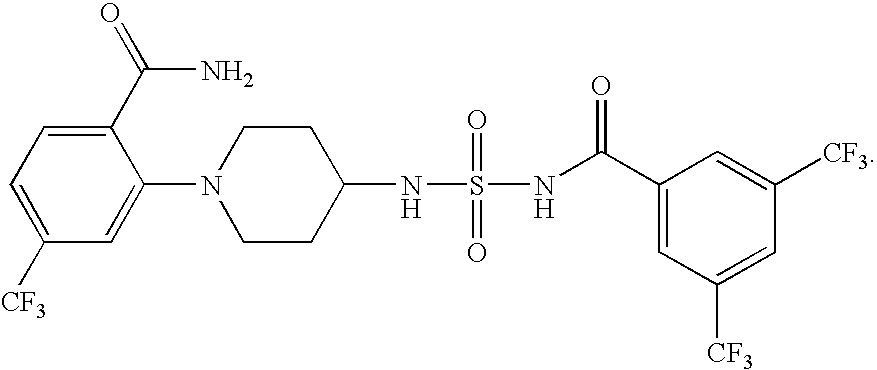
C1([CF3])=CC=C(C(=O)N)C(N2CCC(NS(NC(C3=CC([CF3])=CC([CF3])=C3)=O)(=O)=O)CC2)=C1
